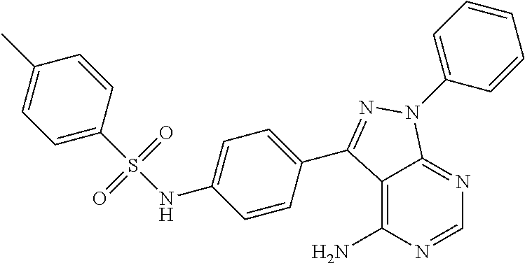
C1=NC(N)=C2C(=N1)N(C1=CC=CC=C1)N=C2C1=CC=C(NS(C2=CC=C(C)C=C2)(=O)=O)C=C1
